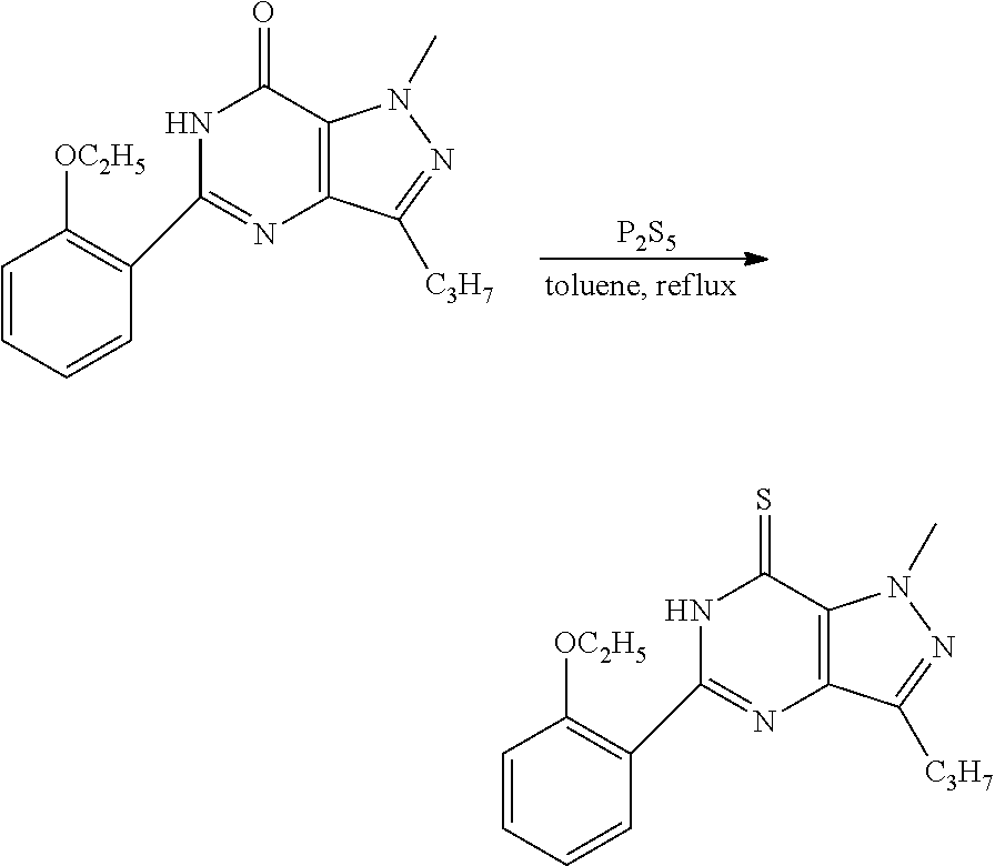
C1=CC=CC(C2=NC3=C(C(=O)N2)N(C)N=C3[C3H7])=C1[OC2H5].[P2S5].C1=CC=CC(C2=NC3=C(C(=S)N2)N(C)N=C3[C3H7])=C1[OC2H5]
